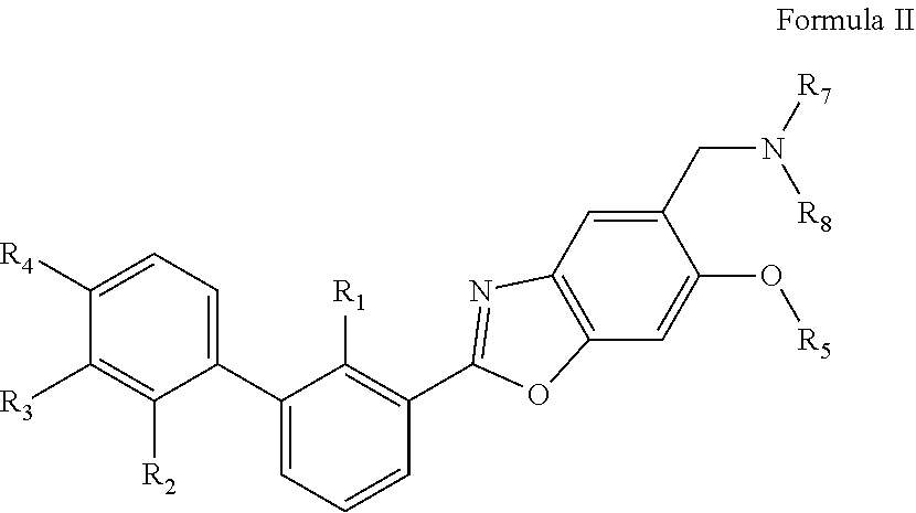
C1(C2=CC=CC(C3=NC4=C(O3)C=C(O[R5])C(CN([R8])[R7])=C4)=C2[R1])=CC=C([R4])C([R3])=C1[R2]
